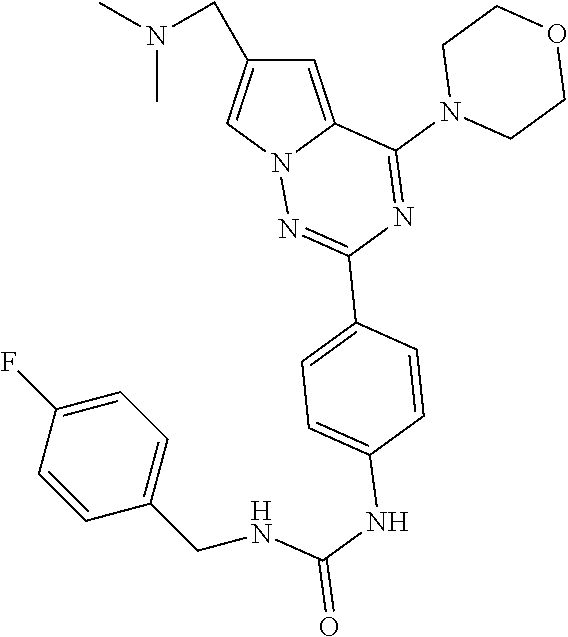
C1=C2N(C=C1CN(C)C)N=C(C1=CC=C(NC(=O)NCC3=CC=C(F)C=C3)C=C1)N=C2N1CCOCC1
